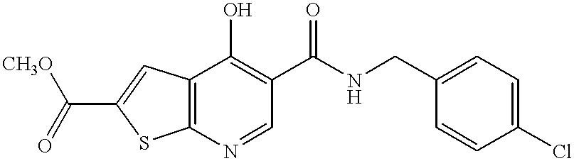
C1(CNC(C2=C(O)C3=C(N=C2)SC(C(=O)[CH3O])=C3)=O)=CC=C(Cl)C=C1
